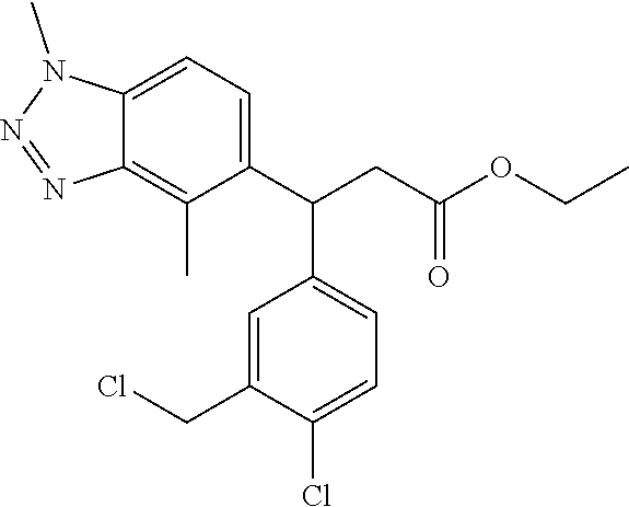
C12=CC=C(C(C3=CC=C(Cl)C(CCl)=C3)CC(OCC)=O)C(C)=C1N=NN2C
